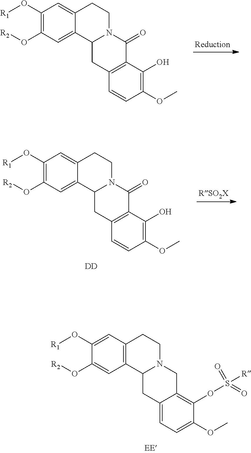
C1(O[R1])=C(O[R2])C=C2C(=C1)CCN1C2CC2=C(C(O)=C(OC)C=C2)C1=O.C1(O[R1])=C(O[R2])C=C2C(=C1)CCN1C2CC2=C(C(O)=C(OC)C=C2)C1=O.[DD].C1(O[R1])=CC2=C(C=C1O[R2])C1N(CC2)CC2=C(OS([R])(=O)=O)C(OC)=CC=C2C1
